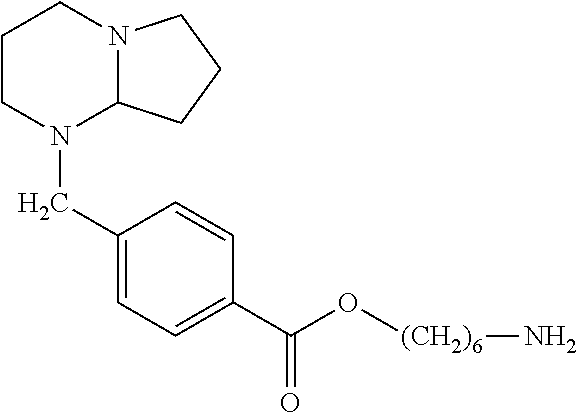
C1CN(CC2=CC=C(C(O[(CH2)6]N)=O)C=C2)C2N(C1)CCC2
